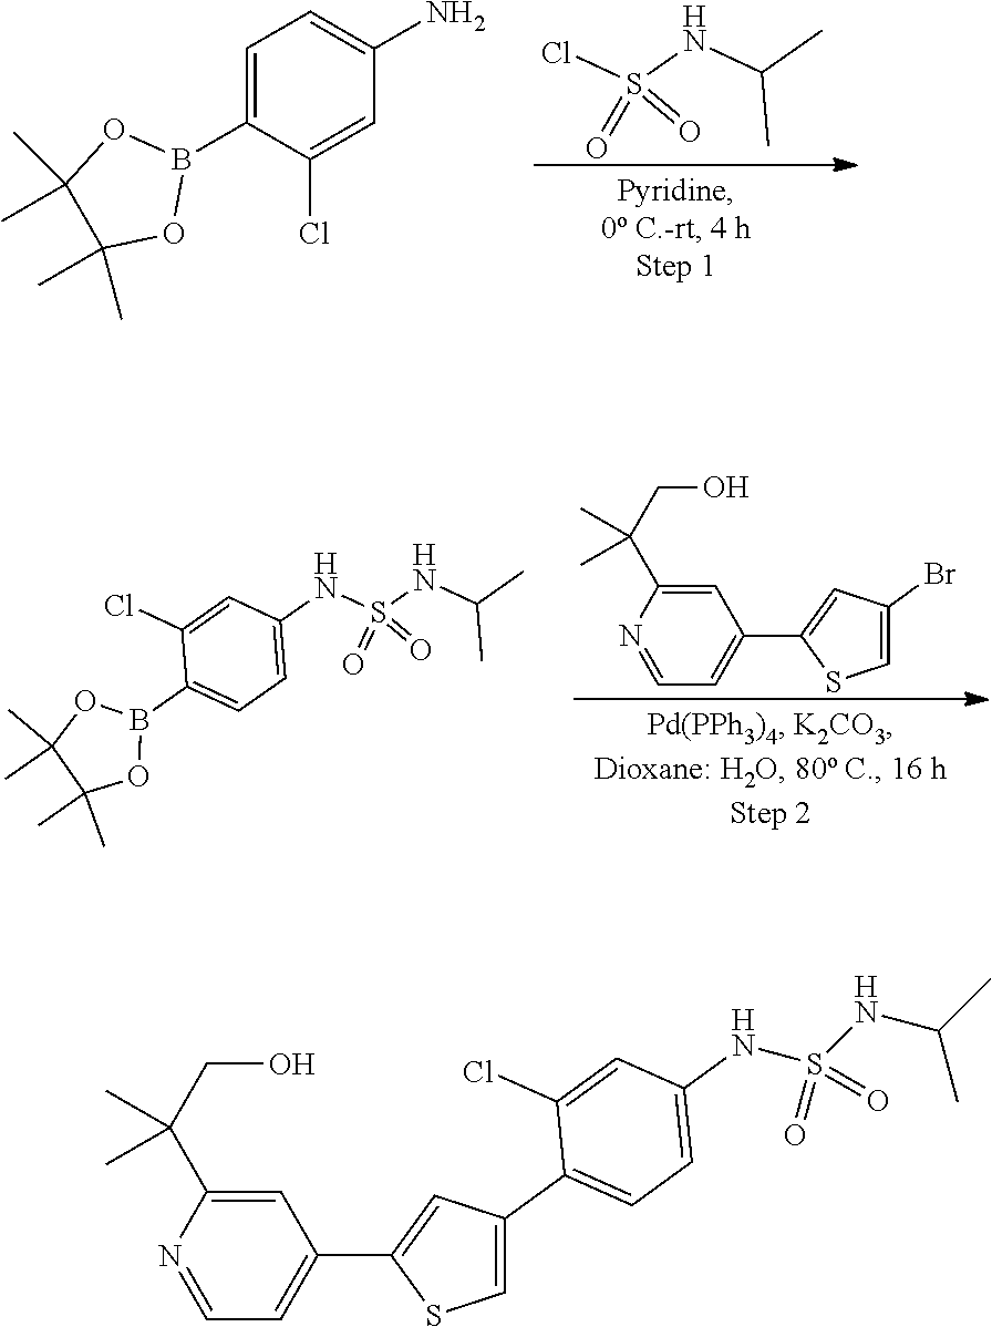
ClS(NC(C)C)(=O)=O.C1=C(B2OC(C)(C)C(C)(C)O2)C(Cl)=CC(N)=C1.C1=C(C(CO)(C)C)N=CC=C1C1=CC(Br)=CS1.C1(Cl)=CC(NS(NC(C)C)(=O)=O)=CC=C1B1OC(C)(C)C(C)(C)O1.C1=C(C(CO)(C)C)N=CC=C1C1=CC(C2=CC=C(NS(NC(C)C)(=O)=O)C=C2Cl)=CS1
